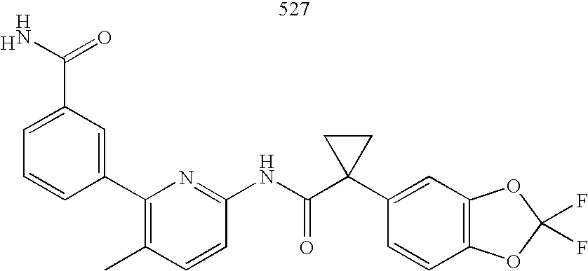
C1=C(C(N)=O)C=C(C2=C(C)C=CC(NC(C3(C4=CC5=C(C=C4)OC(F)(F)O5)CC3)=O)=N2)C=C1.[H]
